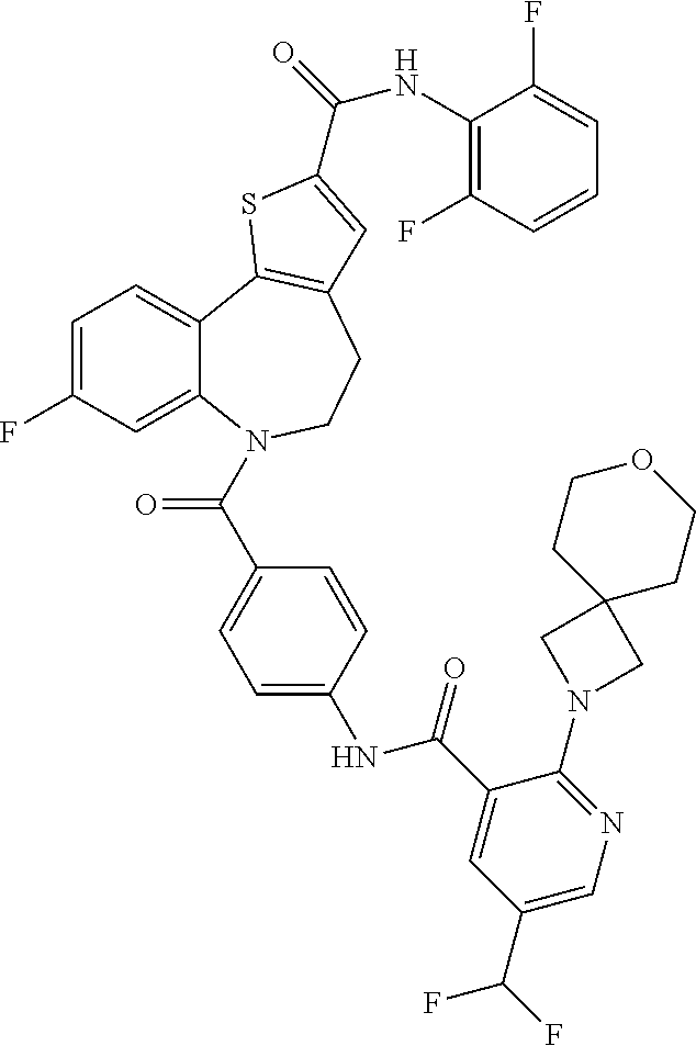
C1=C(F)C=C2C(=C1)C1=C(CCN2C(=O)C2=CC=C(NC(=O)C3=CC(C(F)F)=CN=C3N3CC4(C3)CCOCC4)C=C2)C=C(C(NC2=C(F)C=CC=C2F)=O)S1
